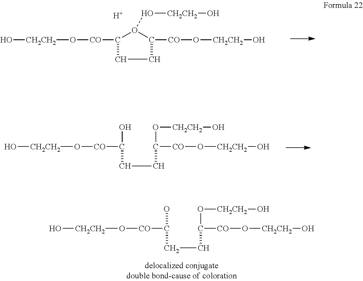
O([CO]C1O(O[CH2CH2]O)C([CO]O[CH2CH2]O)CC1)[CH2CH2]O.[H].O([CO]C(CCC([CO]O[CH2CH2]O)O[CH2CH2]O)O)[CH2CH2]O.O([CO]C(CCC([CO]O[CH2CH2]O)O[CH2CH2]O)O)[CH2CH2]O
